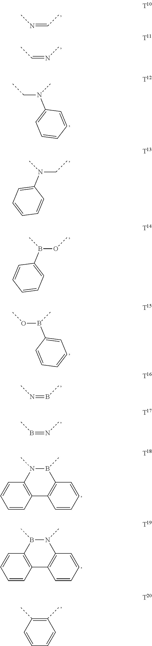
C(=NC)C.C(N(C)C1=CC=CC=C1)C.O(B(C)C1=CC=CC=C1)C.N(=CC)C.N(CC)(C)C1=CC=CC=C1.B(OC)(C)C1=CC=CC=C1.N(=BC)C.B(=NC)C.C1=CC2=C(C=C1)N(C)B(C)C1=C2C=CC=C1.C1=CC2=C(C=C1)B(C)N(C)C1=C2C=CC=C1.C1(C)=C(C)C=CC=C1
